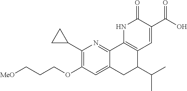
C12=CC(OCCC[MeO])=C(C3CC3)N=C1C1=C(C(C(C)C)C2)C=C(C(O)=O)C(=O)N1
